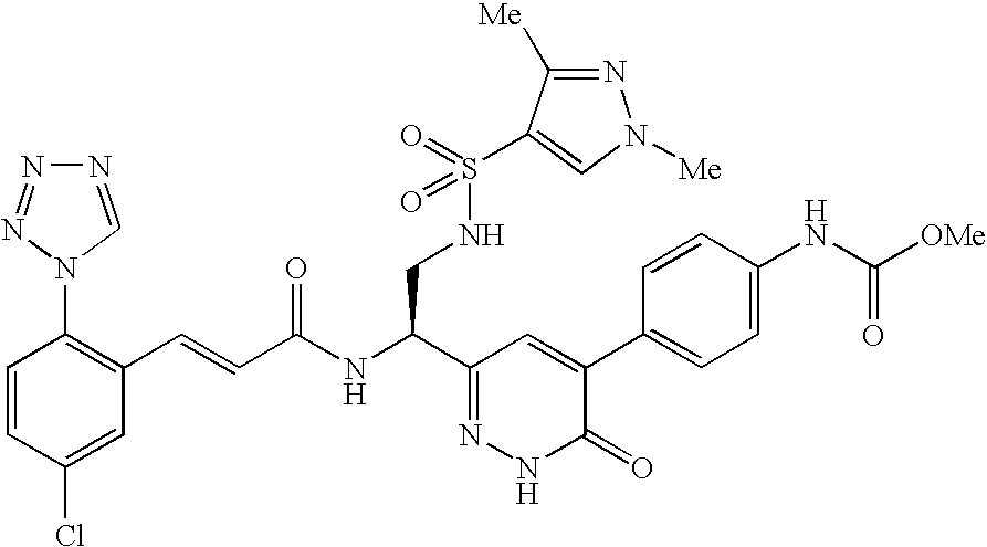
C1=CC(Cl)=CC(C=CC(NC(C2=NNC(=O)C(C3=CC=C(NC([OMe])=O)C=C3)=C2)CNS(=O)(=O)C2=CN([Me])N=C2[Me])=O)=C1N1C=NN=N1
